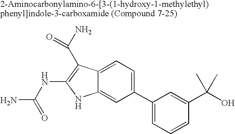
C1(C2=CC=CC(C(O)(C)C)=C2)=CC=C2C(=C1)NC(NC(N)=O)=C2C(N)=O
